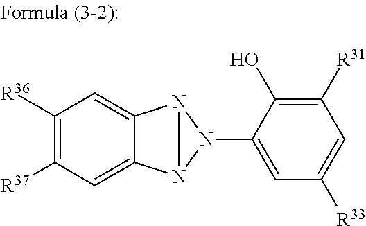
C1([R36])=C([R37])C=C2C(=C1)N1N2N1C1=CC([R33])=CC([R31])=C1O
